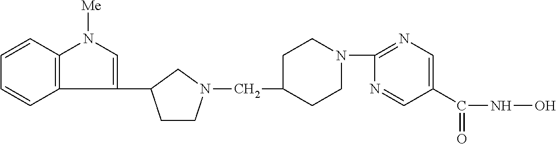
C12=C(C=CC=C1)N([Me])C=C2C1CCN(CC2CCN(C3=NC=C(C(NO)=O)C=N3)CC2)C1
